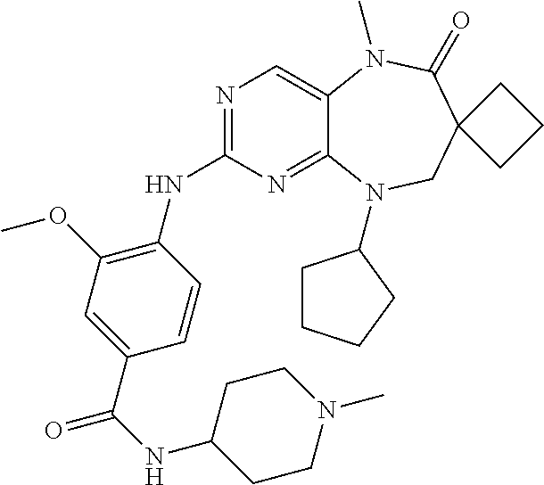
N1=C(NC2=C(OC)C=C(C(=O)NC3CCN(C)CC3)C=C2)N=C2C(=C1)N(C)C(=O)C1(CN2C2CCCC2)CCC1
